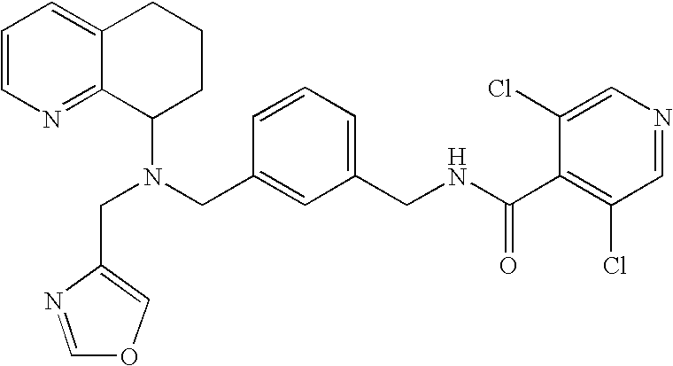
N(CC1=CC(CNC(C2=C(Cl)C=NC=C2Cl)=O)=CC=C1)(C1CCCC2=CC=CN=C12)CC1=COC=N1
